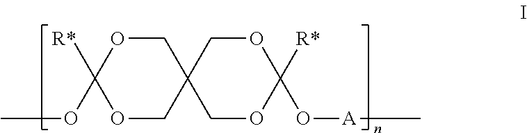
O1CC2(COC1([R*])OC)COC([R*])(O[A]C)OC2
